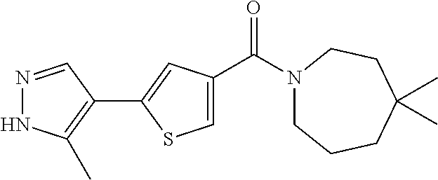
N1=CC(C2=CC(C(N3CCCC(C)(C)CC3)=O)=CS2)=C(C)N1
